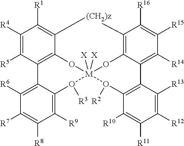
C1([R4])=C([R5])C2=C3C(=C1[R1])[(CH2)z]C1=C4C(=C([R14])C([R15])=C1[R16])C1=C(C([R10])=C([R11])C([R12])=C1[R13])O([R2])[M]([X])([X])(O3)(O([R3])C1=C([R9])C([R8])=C([R7])C([R6])=C21)O4
